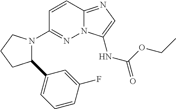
N12C(=NC=C1NC(=O)OCC)C=CC(N1C(C3=CC=CC(F)=C3)CCC1)=N2
